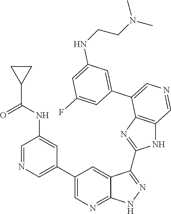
C1=C(C2=CN=CC3=C2N=C(C2=NNC4=NC=C(C5=CN=CC(NC(C6CC6)=O)=C5)C=C42)N3)C=C(F)C=C1NCCN(C)C
